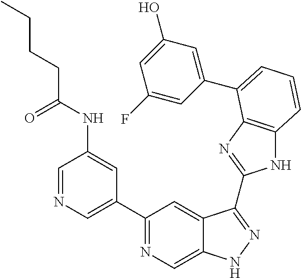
C1(C2=NC=C3C(=C2)C(C2=NC4=C(N2)C=CC=C4C2=CC(O)=CC(F)=C2)=NN3)=CN=CC(NC(=O)CCCC)=C1
